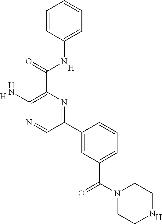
C1=CC(NC(C2=C(N)N=CC(C3=CC(C(N4CCNCC4)=O)=CC=C3)=N2)=O)=CC=C1.[H].[H].[H]
